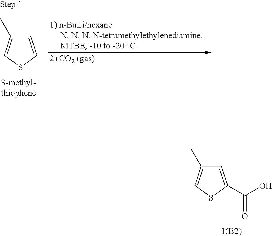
C1=C(C(O)=O)SC=C1C.[1(B2)].C1=CSC=C1C
